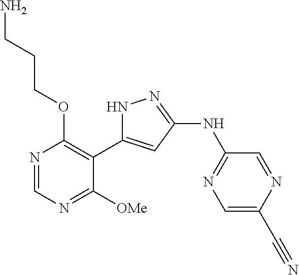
N1=CN=C([OMe])C(C2=CC(NC3=NC=C(C#N)N=C3)=NN2)=C1OCCCN
